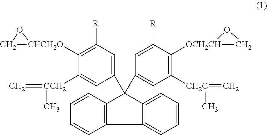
C12=CC=CC=C1C(C1=CC([CH2C](=C)C)=C([OCH2CH]3CO3)C([R])=C1)(C1=CC([R])=C([CHCH2O]3CO3)C([CCH2](=C)C)=C1)C1=C2C=CC=C1
